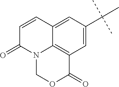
C12=CC(C(C)(C)C)=CC3=C1N(C(=O)C=C2)COC3=O
